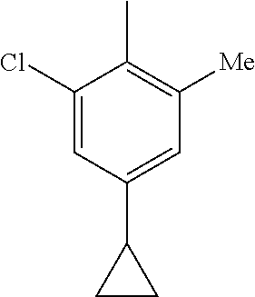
C1(Cl)=CC(C2CC2)=CC([Me])=C1C
